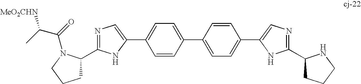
C1=CC(C2=CC=C(C3=CN=C(C4CCCN4)N3)C=C2)=CC=C1C1=CN=C(C2CCCN2C(=O)C(C)[MeO2CHN])N1
